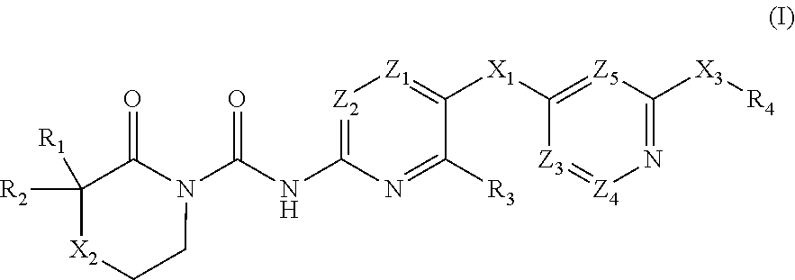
[Z2]1=C(NC(N2C(=O)C([R2])([R1])[X2]CC2)=O)N=C([R3])C([X1]C2=[Z5]C([X3][R4])=N[Z4]=[Z3]2)=[Z1]1
